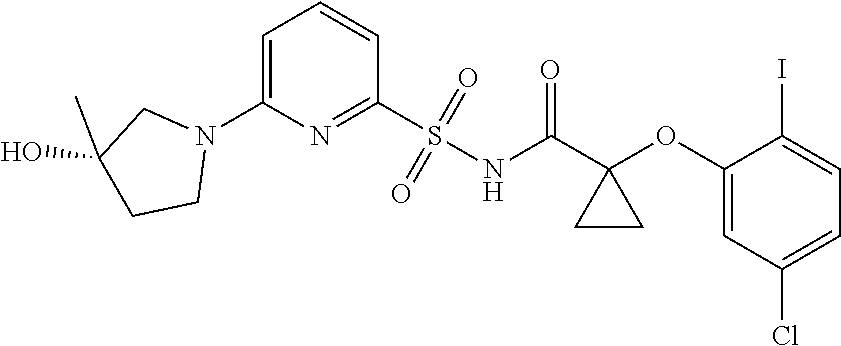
C1(S(NC(C2(OC3=CC(Cl)=CC=C3I)CC2)=O)(=O)=O)=NC(N2CC(O)(C)CC2)=CC=C1
